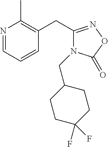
C1=CC=NC(C)=C1CC1=NOC(=O)N1CC1CCC(F)(F)CC1
